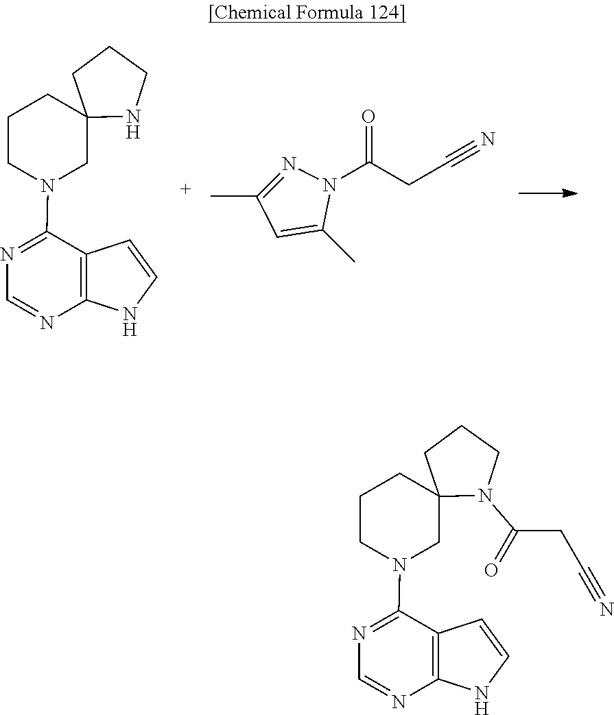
N1=C(N2CC3(CCC2)CCCN3)C2=C(N=C1)NC=C2.N1=C(C)C=C(C)N1C(CC#N)=O.N1=C(N2CC3(CCC2)CCCN3C(CC#N)=O)C2=C(N=C1)NC=C2
